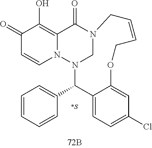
C1(=O)C=CN2C(=C1O)C(=O)N1CN2C(C2=CC=CC=C2)C2=CC=C(Cl)C=C2OCC=CC1.[*S]
